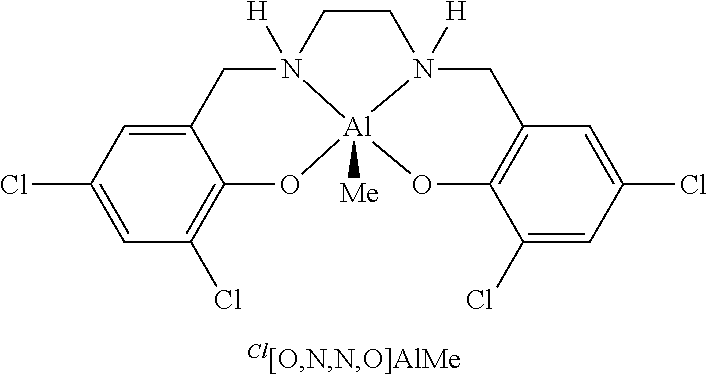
C12=CC(Cl)=CC(Cl)=C1O[Al]13([Me])N([H])(C2)CCN1([H])CC1=C(O3)C(Cl)=CC(Cl)=C1
